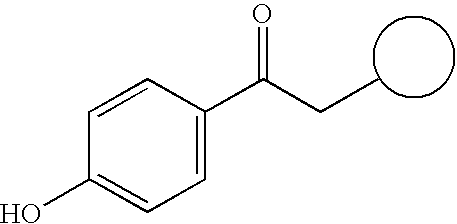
C1=CC(O)=CC=C1C(CC)=O
